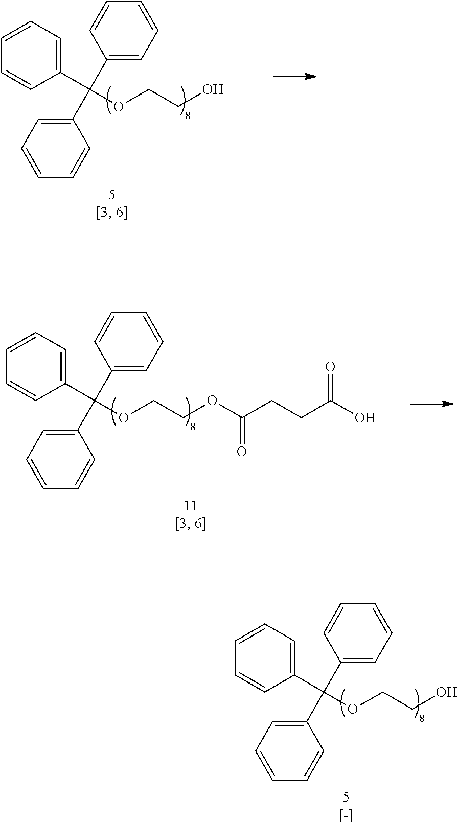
C1(C(C2=CC=CC=C2)(C2=CC=CC=C2)OCCO)=CC=CC=C1.C1(C(C2=CC=CC=C2)(C2=CC=CC=C2)OCCOC(CCC(O)=O)=O)=CC=CC=C1.C1(C(C2=CC=CC=C2)(C2=CC=CC=C2)OCCO)=CC=CC=C1
